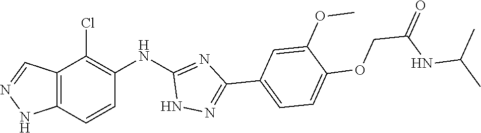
N1N=C(C2=CC=C(OCC(=O)NC(C)C)C(OC)=C2)N=C1NC1=C(Cl)C2=C(NN=C2)C=C1
